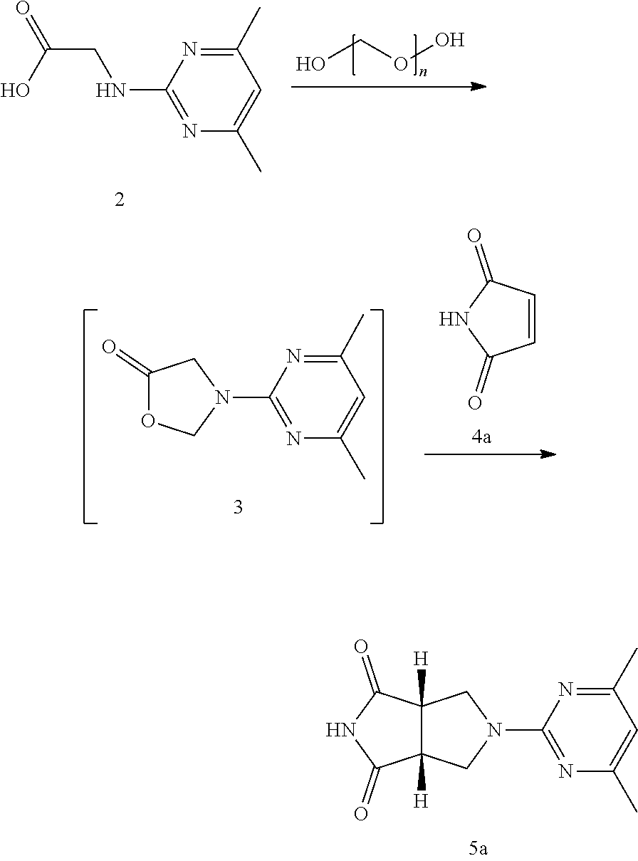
OCOO.C1(NCC(=O)O)=NC(C)=CC(C)=N1.C1(=O)CN(C2=NC(C)=CC(C)=N2)CO1.C1(=O)C=CC(=O)N1.C1(N2CC3([H])C([H])(C(=O)NC3=O)C2)=NC(C)=CC(C)=N1
